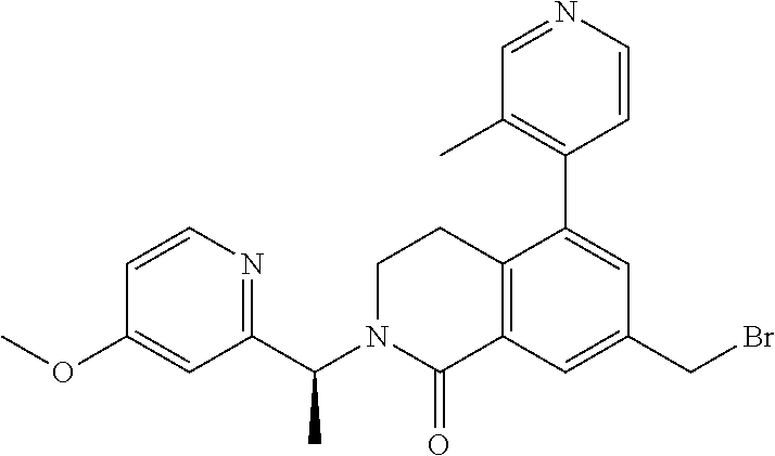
C1(CBr)=CC2=C(C(C3=C(C)C=NC=C3)=C1)CCN(C(C1=NC=CC(OC)=C1)C)C2=O
